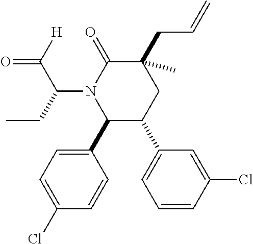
C1(C2=CC=C(Cl)C=C2)C(C2=CC=CC(Cl)=C2)CC(C)(CC=C)C(=O)N1C(CC)C(=O)[H]
